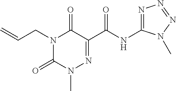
N1(CC=C)C(=O)N(C)N=C(C(NC2=NN=NN2C)=O)C1=O
